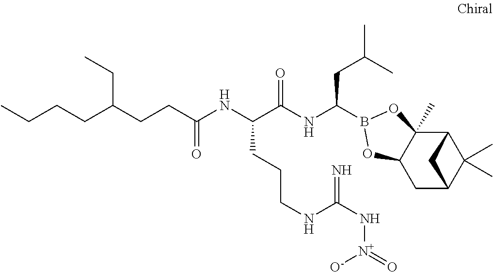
C12C3(C)C(CC(C1(C)C)C2)OB(C(NC(C(NC(=O)CCC(CCCC)CC)CCCNC(N[N+](=O)[O-])=N)=O)CC(C)C)O3
